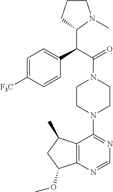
C(C(=O)N1CCN(C2=NC=NC3=C2C(C)CC3OC)CC1)(C1N(C)CCC1)C1=CC=C([F3C])C=C1
